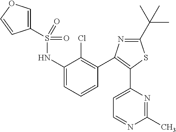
S(NC1=CC=CC(C2=C(C3=CC=NC(C)=N3)SC(C(C)(C)C)=N2)=C1Cl)(=O)(=O)C1=COC=C1
